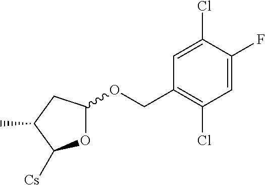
O1C(OCC2=C(Cl)C=C(F)C(Cl)=C2)CC(C)C1[Cs]
